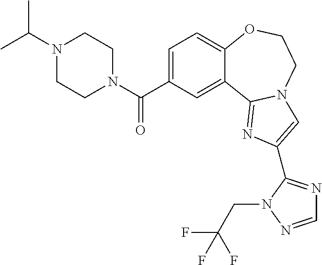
C1=C(C(=O)N2CCN(C(C)C)CC2)C=C2C(=C1)OCCN1C2=NC(C2=NC=NN2CC(F)(F)F)=C1
